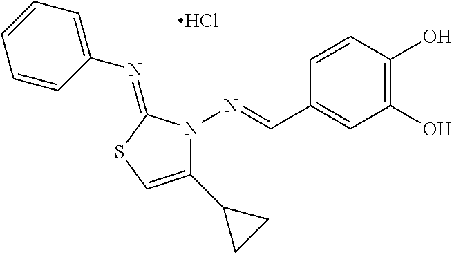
C1=CC(O)=C(O)C=C1C=NN1C(C2CC2)=CSC1=NC1=CC=CC=C1.Cl
